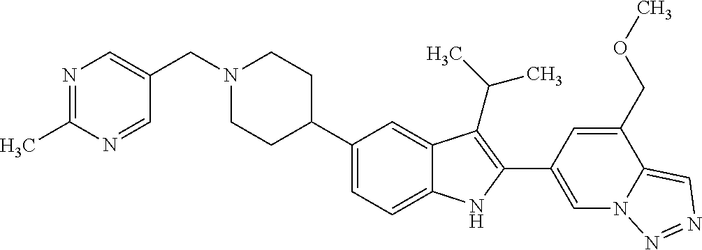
C(N1CCC(C2=CC=C3C(=C2)C(C(C)C)=C(C2=CN4C(=CN=N4)C(COC)=C2)N3)CC1)C1=CN=C(C)N=C1
